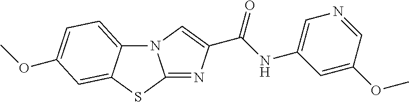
N12C3=CC=C(OC)C=C3SC1=NC(C(NC1=CN=CC(OC)=C1)=O)=C2
